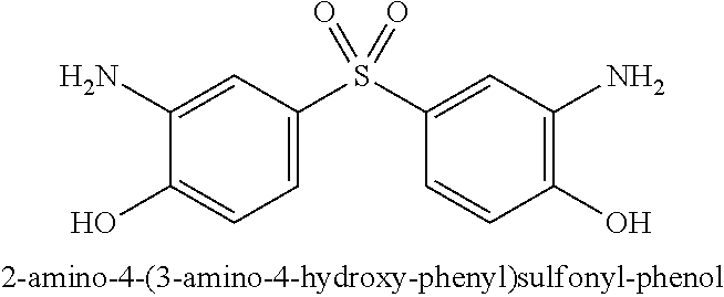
C1(N)=CC(S(C2=CC(N)=C(O)C=C2)(=O)=O)=CC=C1O
